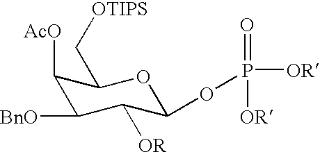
[AcO]C1C(C[OTIPS])OC(OP([OR])(=O)[OR])C([OR])C1[BnO]
